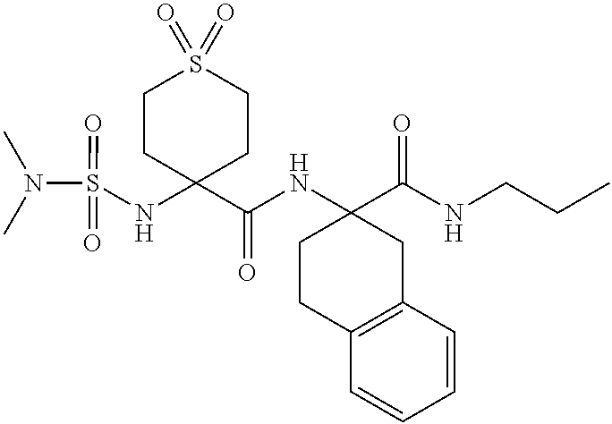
C1CC2=C(CC1(NC(C1(NS(=O)(=O)N(C)C)CCS(=O)(=O)CC1)=O)C(NCCC)=O)C=CC=C2
